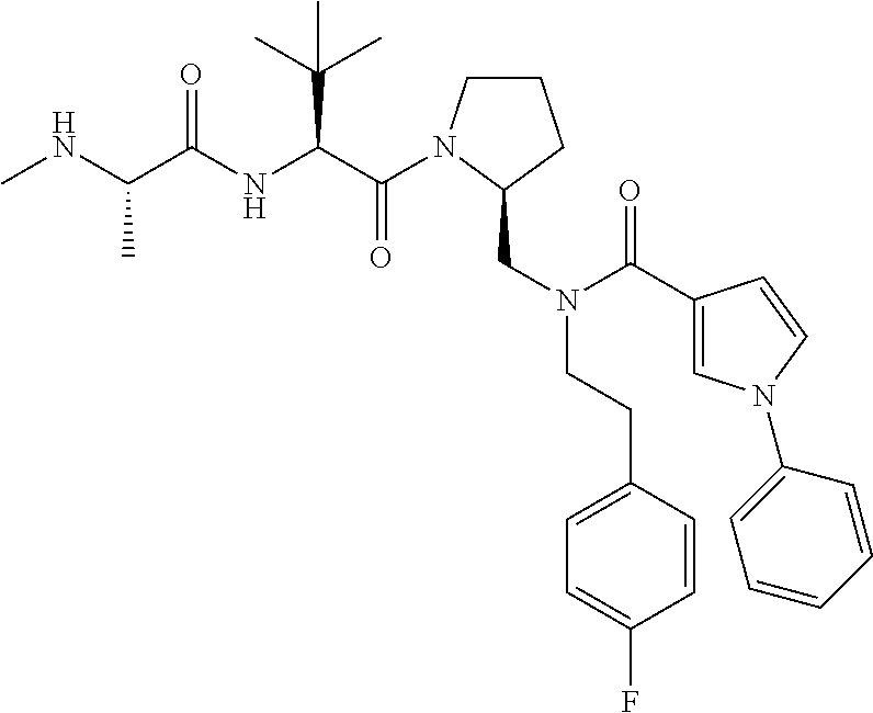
C(C(NC(C(NC)C)=O)C(C)(C)C)(=O)N1CCCC1CN(CCC1=CC=C(F)C=C1)C(=O)C1=CN(C2=CC=CC=C2)C=C1
